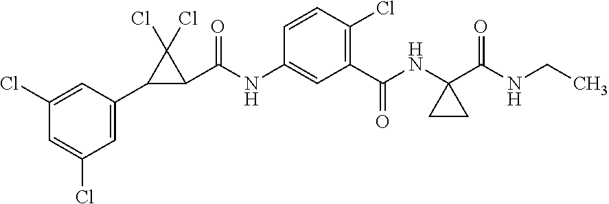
C1=C(C2C(C(NC3=CC(C(=O)NC4(C(NCC)=O)CC4)=C(Cl)C=C3)=O)C2(Cl)Cl)C=C(Cl)C=C1Cl
